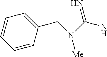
C(N)(N([Me])CC1=CC=CC=C1)=N
